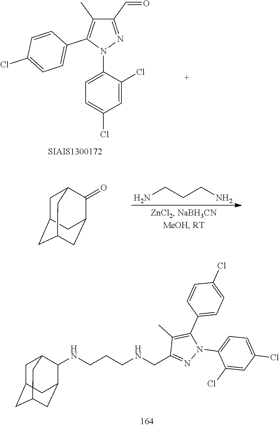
C1=C(Cl)C=C(Cl)C(N2N=C(C=O)C(C)=C2C2=CC=C(Cl)C=C2)=C1.NCCCN.C1C2CC3CC(C(=O)C1C3)C2.C1C2CC3CC(C(NCCCNCC4=NN(C5=CC=C(Cl)C=C5Cl)C(C5=CC=C(Cl)C=C5)=C4C)C1C3)C2
